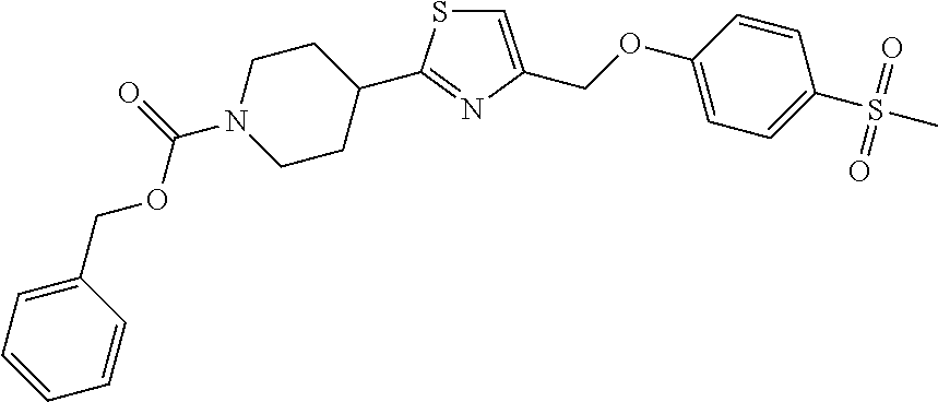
C1=C(COC2=CC=C(S(C)(=O)=O)C=C2)N=C(C2CCN(C(=O)OCC3=CC=CC=C3)CC2)S1
